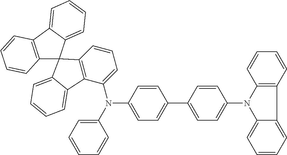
C12=C(C3=CC=CC=C3C13C1=C(C(N(C4=CC=C(C5=CC=C(N6C7=CC=CC=C7C7=C6C=CC=C7)C=C5)C=C4)C4=CC=CC=C4)=CC=C1)C1=CC=CC=C31)C=CC=C2
